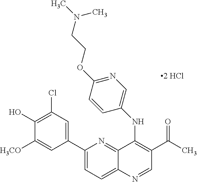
C1(C2=CC(Cl)=C(O)C([H3CO])=C2)=CC=C2C(=N1)C(NC1=CN=C(OCCN(C)C)C=C1)=C(C(=O)C)C=N2
